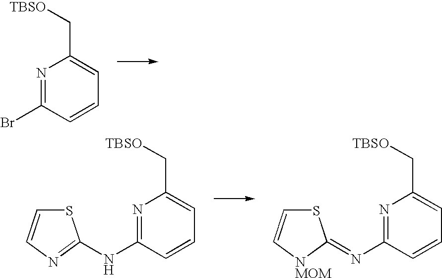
C(C1=CC=CC(Br)=N1)[TBSO].C(C1=CC=CC(NC2=NC=CS2)=N1)[TBSO].C(C1=CC=CC(N=C2SC=C[NMOM]2)=N1)[TBSO]
